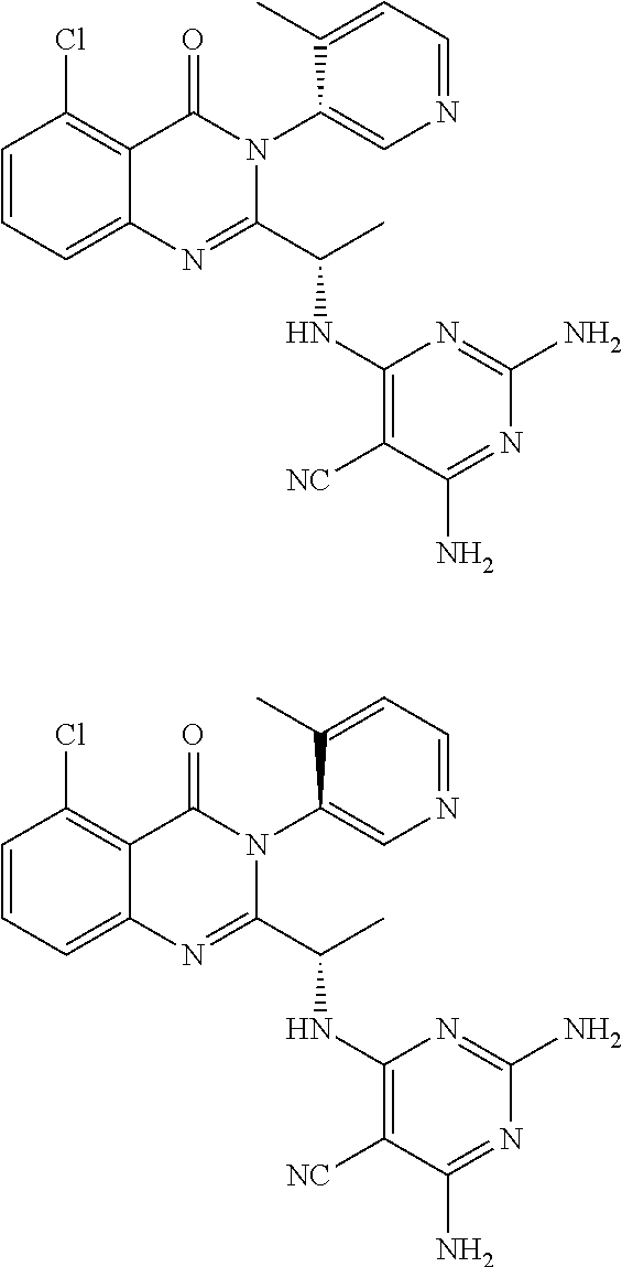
C1=C2C(=C(Cl)C=C1)C(=O)N(C1=CN=CC=C1C)C(C(C)NC1=C([NC])C(N)=NC(N)=N1)=N2.C1=C2C(=C(Cl)C=C1)C(=O)N(C1=CN=CC=C1C)C(C(C)NC1=C([NC])C(N)=NC(N)=N1)=N2
